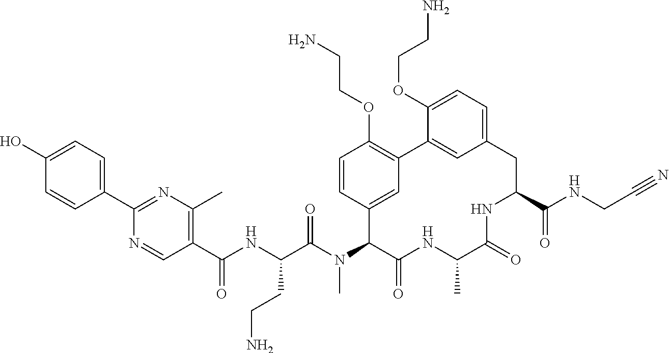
C(C(N(C1C(=O)NC(C)C(=O)NC(C(NCC#N)=O)CC2=CC=C(OCCN)C(=C2)C2=C(OCCN)C=CC1=C2)C)=O)(NC(C1=C(C)N=C(C2=CC=C(O)C=C2)N=C1)=O)CCN
